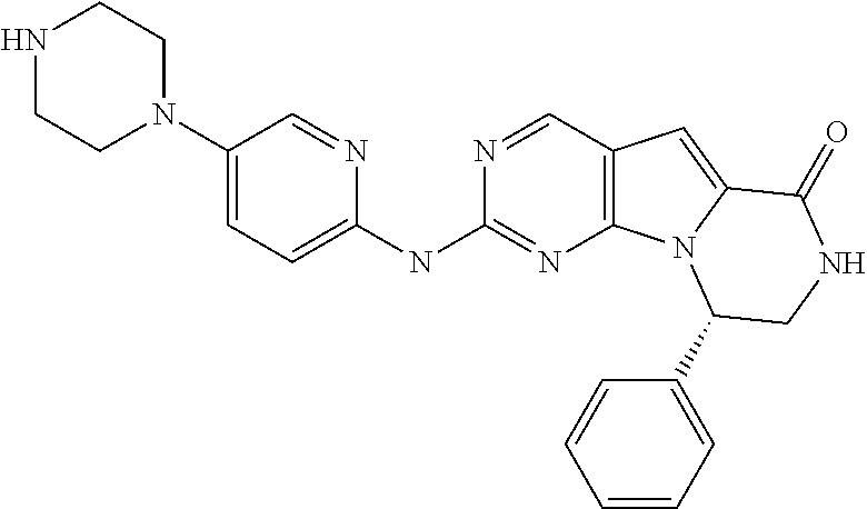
C12=C(C=NC(NC3=CC=C(N4CCNCC4)C=N3)=N1)C=C1N2C(C2=CC=CC=C2)CNC1=O
